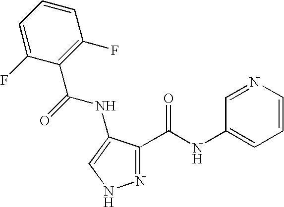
C1=C(F)C(C(NC2=CNN=C2C(=O)NC2=CC=CN=C2)=O)=C(F)C=C1
